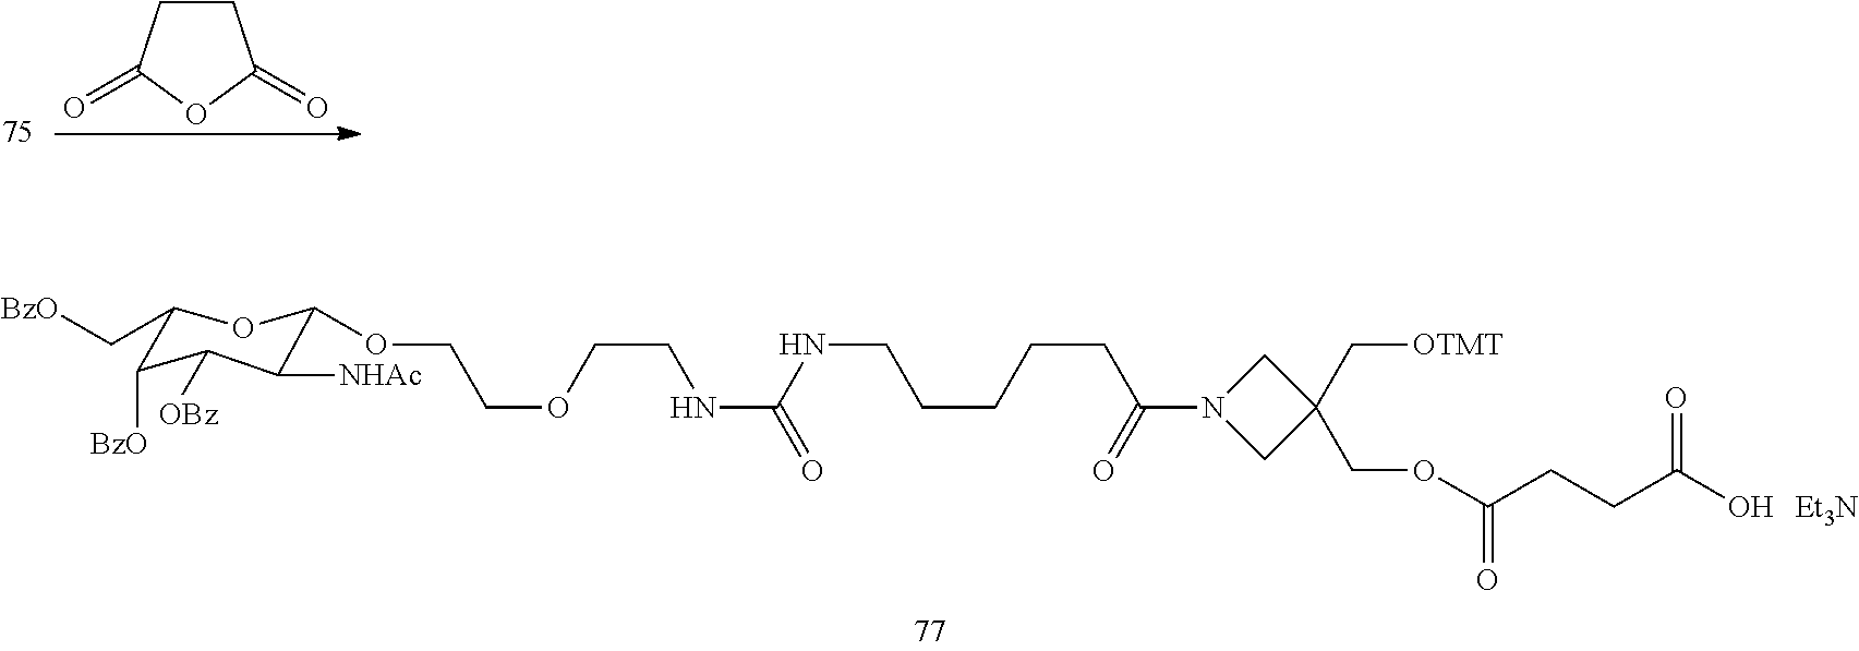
C1CC(=O)OC1=O.C(NCCOCCOC1C([NHAc])C([OBz])C([BzO])C(C[BzO])O1)(NCCCCCC(N1CC(C[OTMT])(COC(CCC(O)=O)=O)C1)=O)=O.[Et3N]
